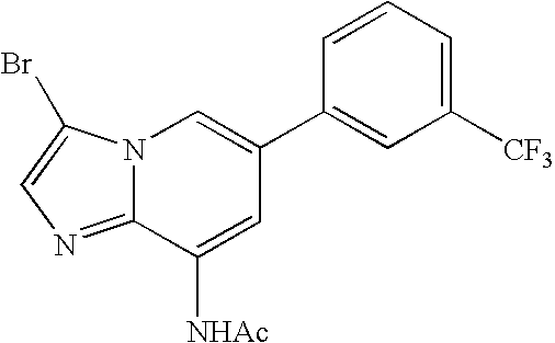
N12C(=NC=C1Br)C([NHAc])=CC(C1=CC([CF3])=CC=C1)=C2
